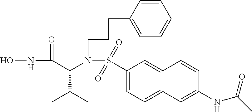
ONC(=O)C(N(S(=O)(=O)C1=CC=C2C(=C1)C=CC(NC(C)=O)=C2)CCCC1=CC=CC=C1)C(C)C
